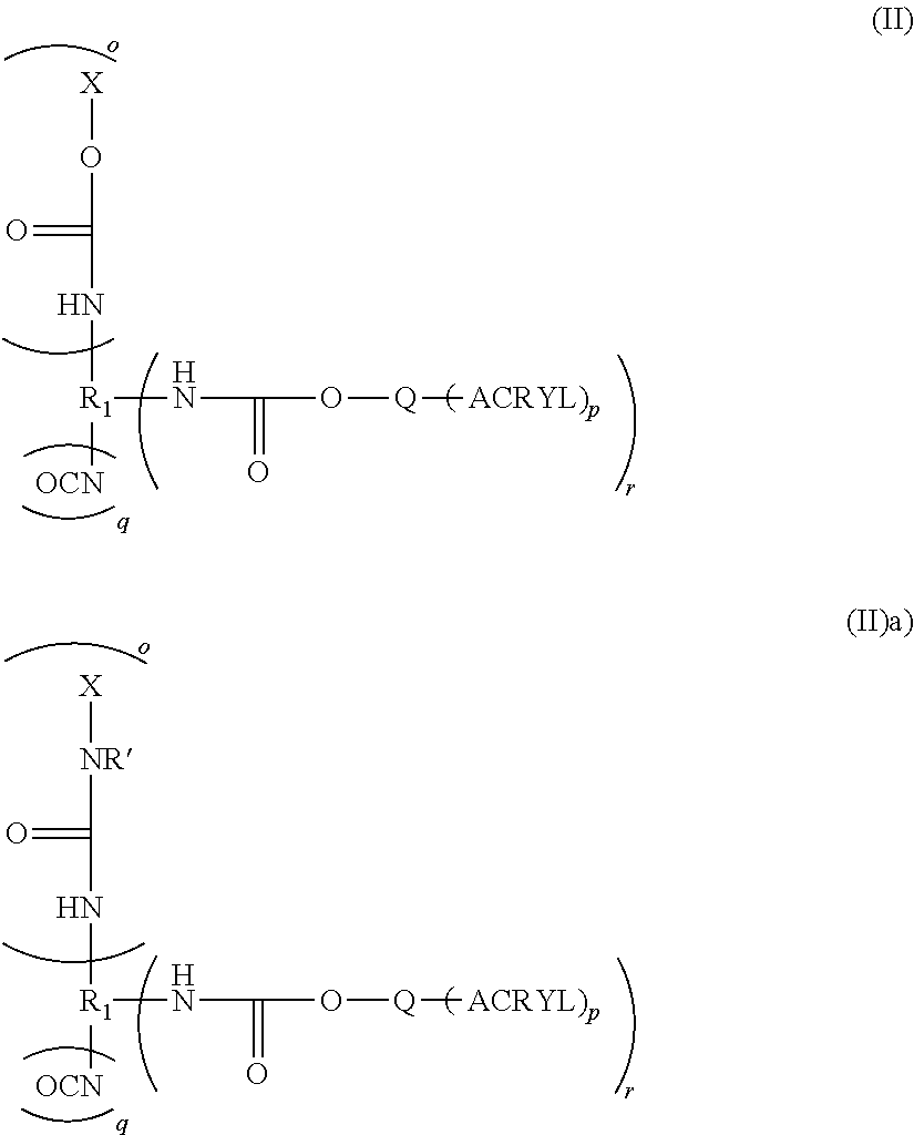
[X]OC(=O)N[R1]([OCN])NC(O[Q][ACRYL)p])=O.[X][NR]C(=O)N[R1]([OCN])NC(O[Q][ACRYL)p])=O
